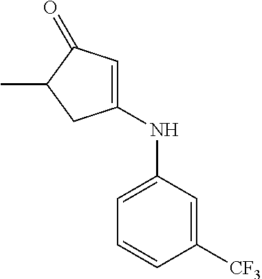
C1=C(NC2=CC=CC([CF3])=C2)CC(C)C1=O
